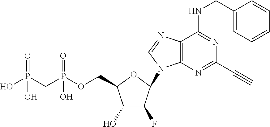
C1(O)C(F)C(N2C3=C(N=C2)C(NCC2=CC=CC=C2)=NC(C#C)=N3)OC1COP(CP(O)(=O)O)(=O)O
